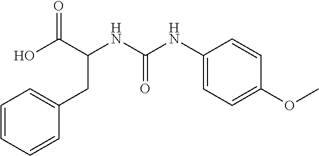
C1(CC(NC(=O)NC2=CC=C(OC)C=C2)C(O)=O)=CC=CC=C1
